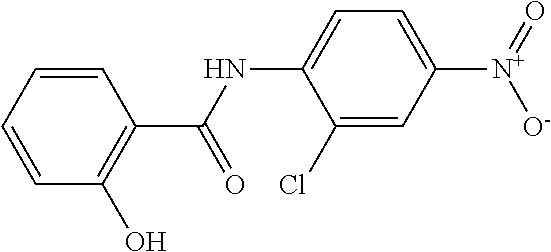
C1=C(Cl)C(NC(C2=C(O)C=CC=C2)=O)=CC=C1[N+]([O-])=O
